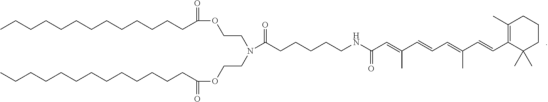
CCCCCCCCCCCCCC(OCCN(CCOC(CCCCCCCCCCCCC)=O)C(CCCCCNC(C=C(C=CC=C(C=CC1=C(C)CCCC1(C)C)C)C)=O)=O)=O
